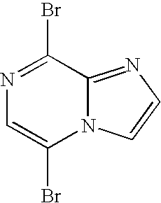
N1=C(Br)C2=NC=CN2C(Br)=C1
